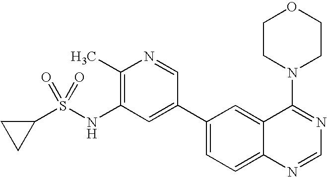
C1(S(NC2=C(C)N=CC(C3=CC=C4C(=C3)C(N3CCOCC3)=NC=N4)=C2)(=O)=O)CC1
